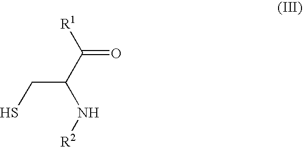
C(C(C([R1])=O)N[R2])S
